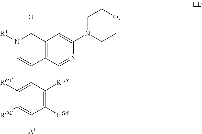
C1(N2CCOCC2)=CC2=C(C(C3=C([RG1])C([RG2])=C([A1])C([RG4])=C3[RG5])=CN([R1])C2=O)C=N1
